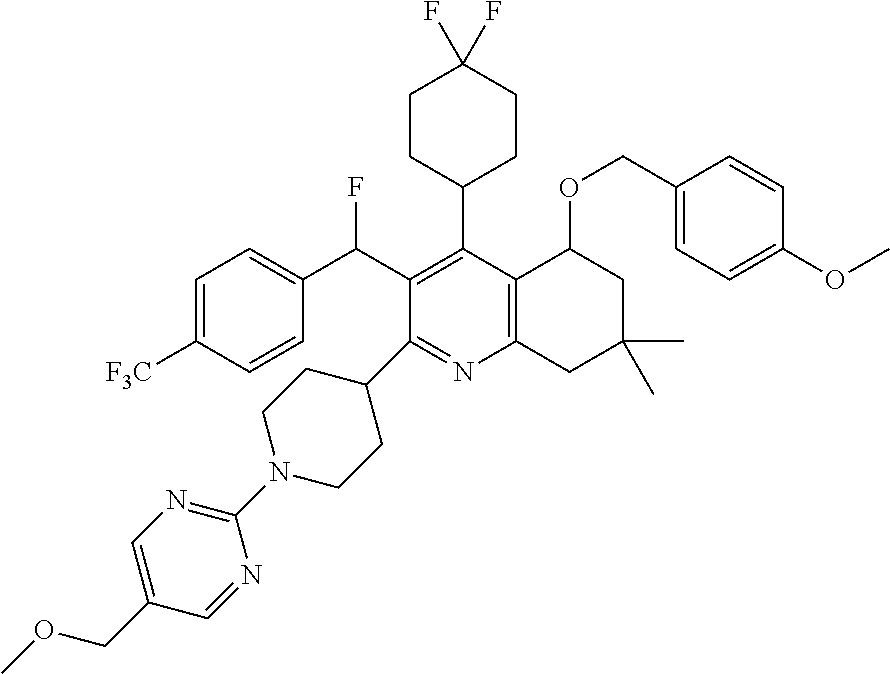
FC(C1=C(C2CCC(F)(F)CC2)C2=C(N=C1C1CCN(C3=NC=C(COC)C=N3)CC1)CC(C)(C)CC2OCC1=CC=C(OC)C=C1)C1=CC=C([F3C])C=C1
